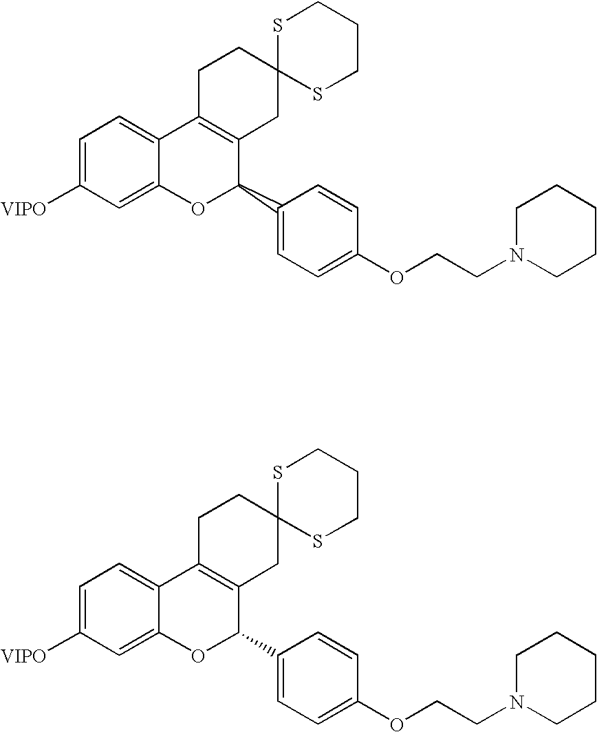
C1=C([VIPO])C=C2C(=C1)C1=C(C(C3=CC=C(OCCN4CCCCC4)C=C3)O2)CC2(CC1)SCCCS2.C1=C([VIPO])C=C2C(=C1)C1=C(C(C3=CC=C(OCCN4CCCCC4)C=C3)O2)CC2(CC1)SCCCS2
